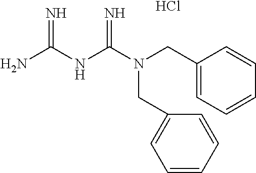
NC(NC(N(CC1=CC=CC=C1)CC1=CC=CC=C1)=N)=N.Cl
